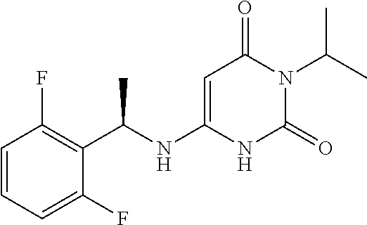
C1=CC=C(F)C(C(NC2=CC(=O)N(C(C)C)C(=O)N2)C)=C1F
